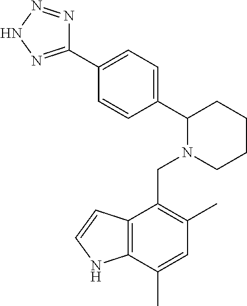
C1(C2=NNN=N2)=CC=C(C2N(CC3=C(C)C=C(C)C4=C3C=CN4)CCCC2)C=C1
